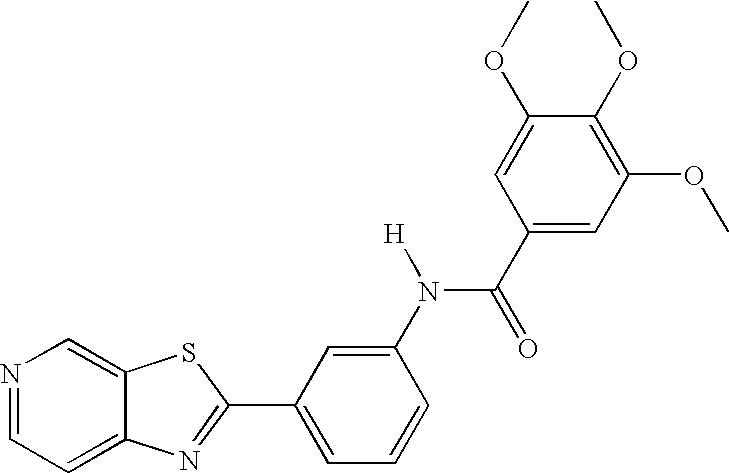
N1=CC=C2C(=C1)SC(C1=CC=CC(N(C(C3=CC(OC)=C(OC)C(OC)=C3)=O)[H])=C1)=N2
